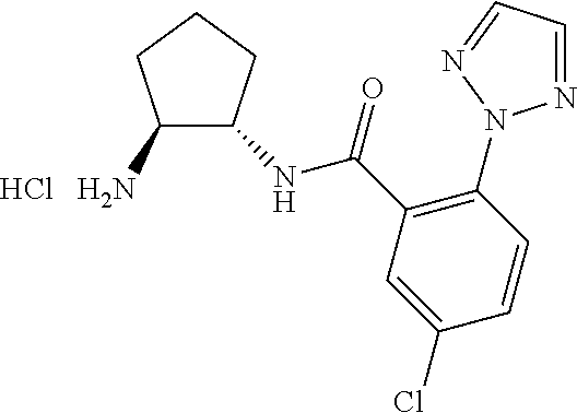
C1(N)C(NC(C2=C(N3N=CC=N3)C=CC(Cl)=C2)=O)CCC1.Cl
